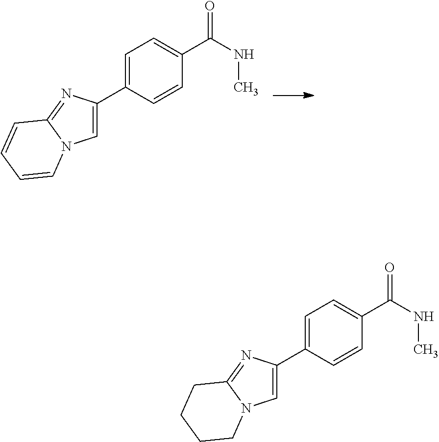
C1=C(C2=CN3C(=N2)C=CC=C3)C=CC(C(NC)=O)=C1.C1=C(C2=CN3C(=N2)CCCC3)C=CC(C(NC)=O)=C1
